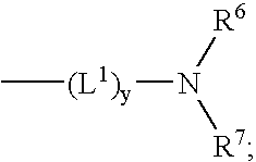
C[(L1)y]N([R6])[R7]
